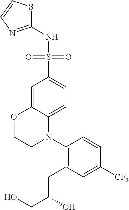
C1=C2C(=CC=C1S(=O)(=O)NC1=NC=CS1)N(C1=C(CC(CO)O)C=C([CF3])C=C1)CCO2
